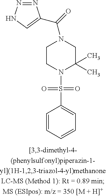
C1CN(S(=O)(=O)C2=CC=CC=C2)C(C)(C)CN1C(C1=CNN=N1)=O
